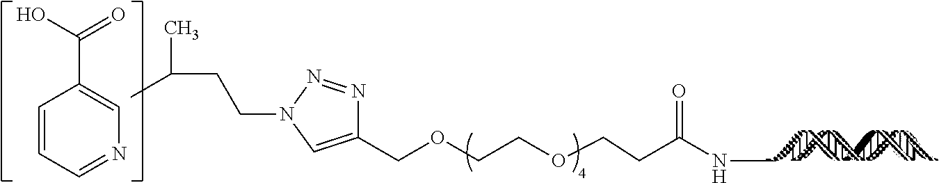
C1(COCCOCCC(NC)=O)=CN(CCC(C)C)N=N1.C1=CC=NC=C1C(O)=O
